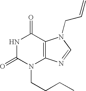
N1C(=O)N(CCCC)C2=C(C1=O)N(CC=C)C=N2
